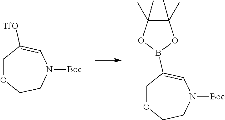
C1OCCN([Boc])C=C1[TfO].C1OCCN([Boc])C=C1B1OC(C)(C)C(C)(C)O1
